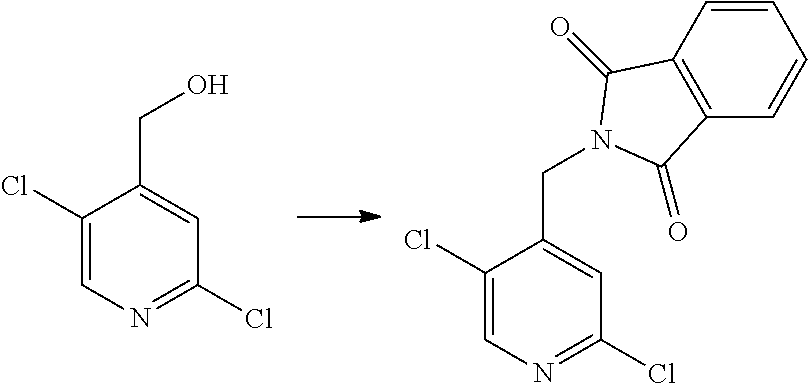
C1(Cl)=CN=C(Cl)C=C1CO.C1(Cl)=CN=C(Cl)C=C1CN1C(=O)C2=C(C=CC=C2)C1=O
